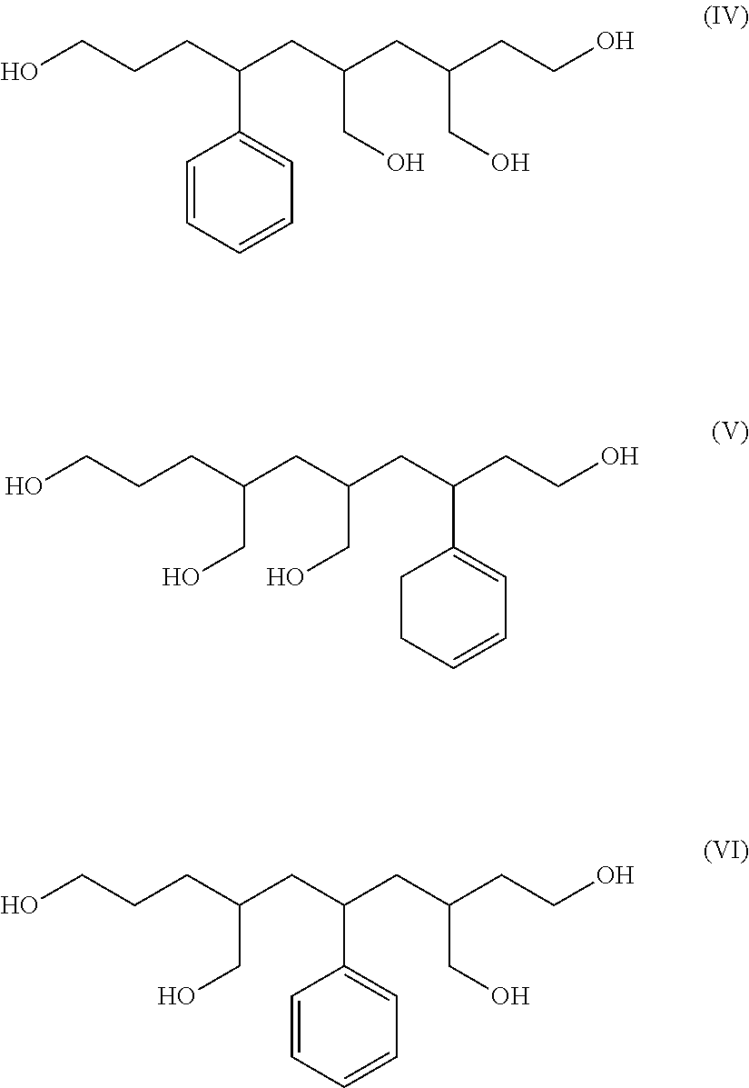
C1=CC=CC=C1C(CC(CC(CCO)CO)CO)CCCO.OCCCC(CC(CC(CCO)C1=CC=CCC1)CO)CO.OCCCC(CC(CC(CCO)CO)C1=CC=CC=C1)CO
